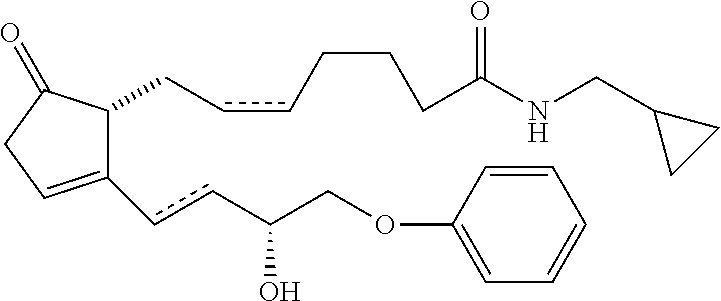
C1(ccC(COC2=CC=CC=C2)O)=CCC(=O)C1CccCCCC(NCC1CC1)=O
